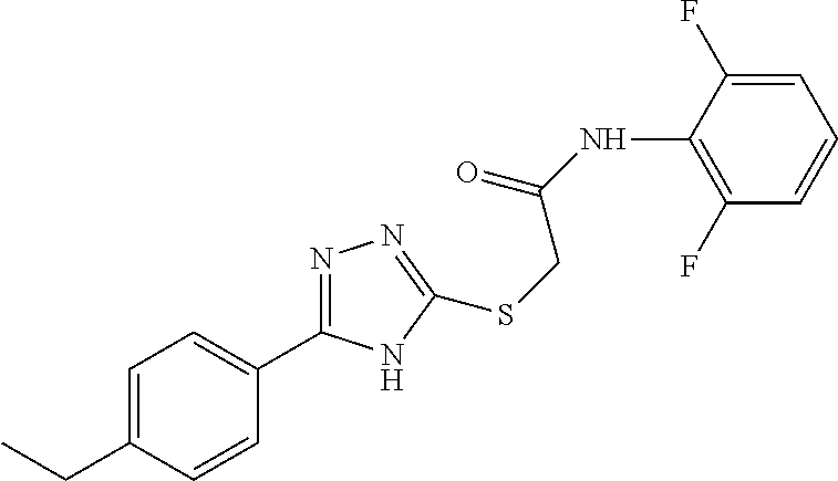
C1(F)=C(NC(=O)CSC2=NN=C(C3=CC=C(CC)C=C3)N2)C(F)=CC=C1
